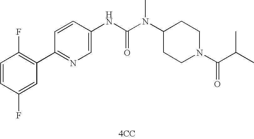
[4CC].C1(C2=C(F)C=CC(F)=C2)=NC=C(NC(N(C2CCN(C(=O)C(C)C)CC2)C)=O)C=C1
